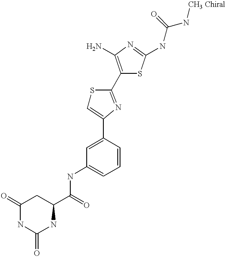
C1(C(=O)NC2=CC=CC(C3=CSC(C4=C(N)N=C(NC(N[CH3 Chiral])=O)S4)=N3)=C2)CC(=O)NC(=O)N1
